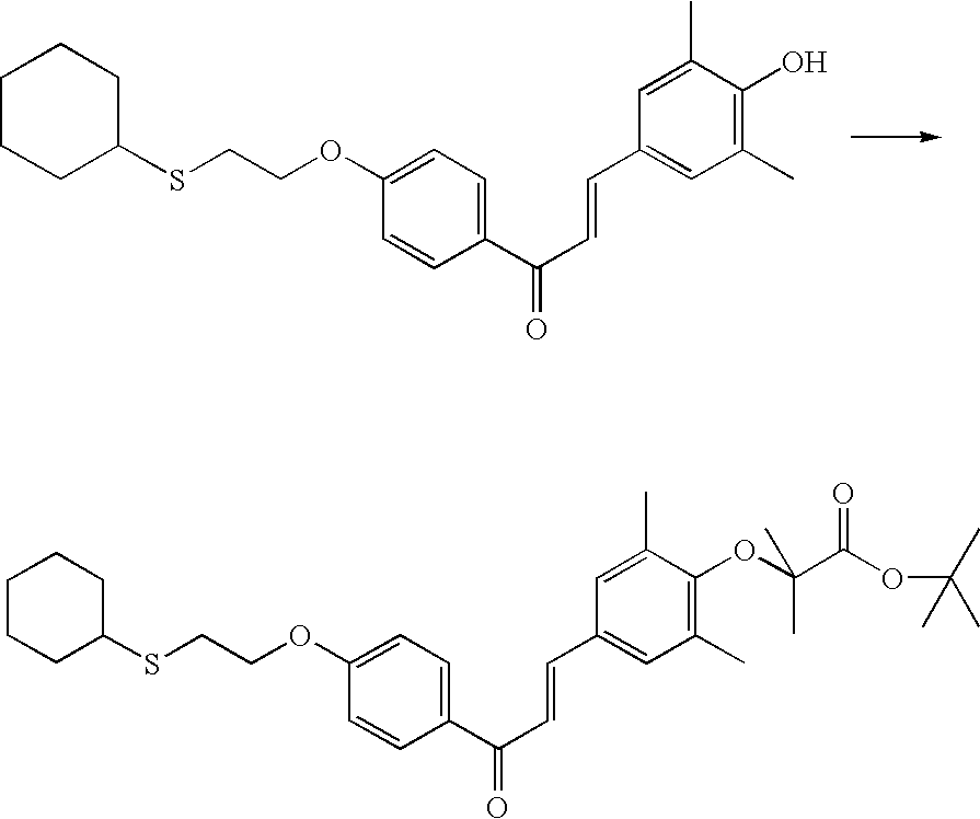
S(CCOC1=CC=C(C(C=CC2=CC(C)=C(O)C(C)=C2)=O)C=C1)C1CCCCC1.S(CCOC1=CC=C(C(C=CC2=CC(C)=C(OC(C(OC(C)(C)C)=O)(C)C)C(C)=C2)=O)C=C1)C1CCCCC1
